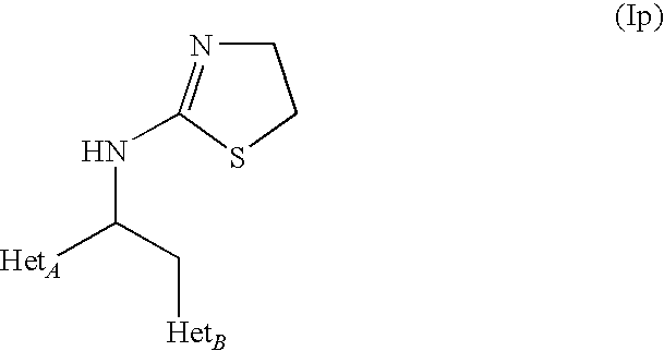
C1N=C(NC([HetA])C[HetB])SC1
